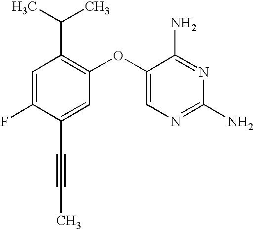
C1=C(F)C(C#CC)=CC(OC2=CN=C(N)N=C2N)=C1C(C)C
